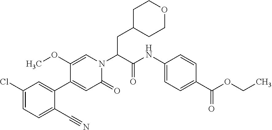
C1C(CC(N2C=C(OC)C(C3=CC(Cl)=CC=C3C#N)=CC2=O)C(=O)NC2=CC=C(C(OCC)=O)C=C2)CCOC1
